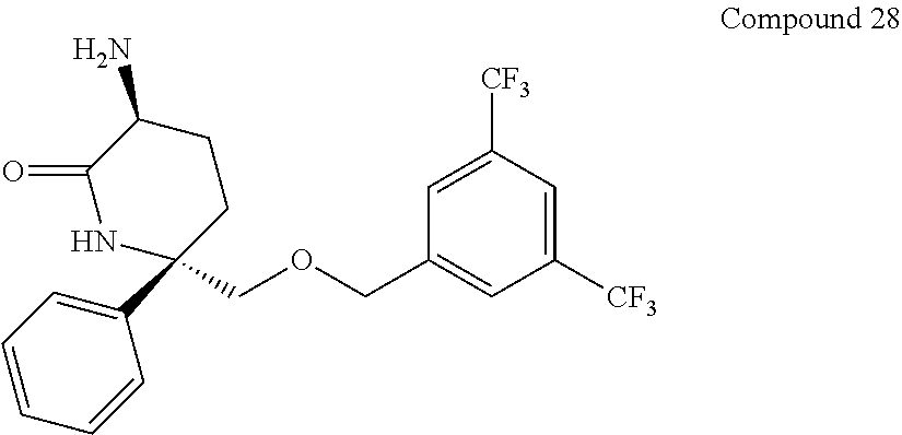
C1C(N)C(=O)NC(C2=CC=CC=C2)(COCC2=CC([CF3])=CC([CF3])=C2)C1
